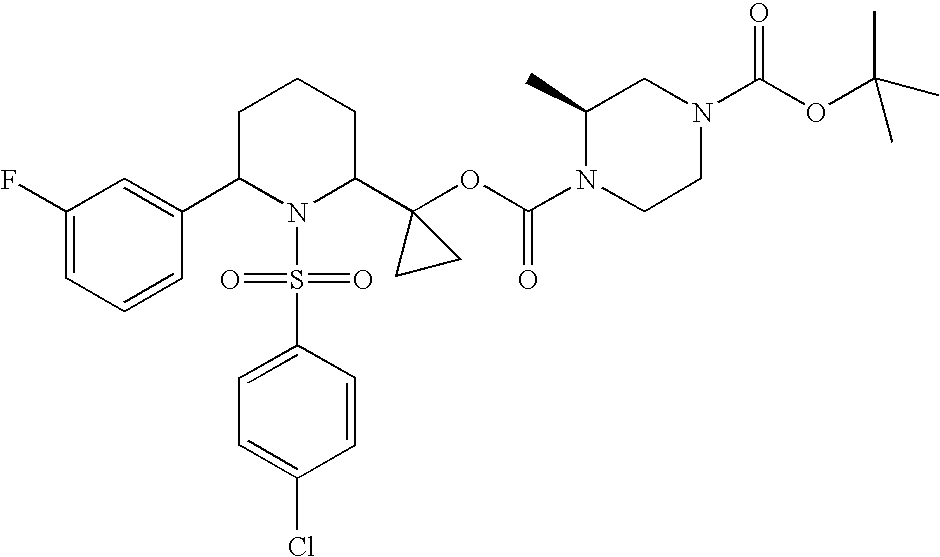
C1(F)=CC=CC(C2N(S(C3=CC=C(Cl)C=C3)(=O)=O)C(C3(OC(N4CCN(C(OC(C)(C)C)=O)CC4C)=O)CC3)CCC2)=C1
